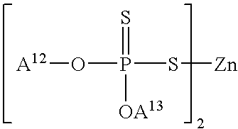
O([A12])P(S[Zn])(=S)[OA13]
